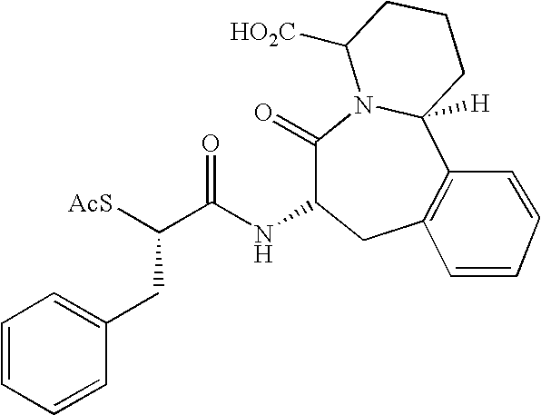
C1=CC=CC(CC([AcS])C(NC2C(=O)N3C([H])(C4=C(C2)C=CC=C4)CCCC3[HO2C])=O)=C1
